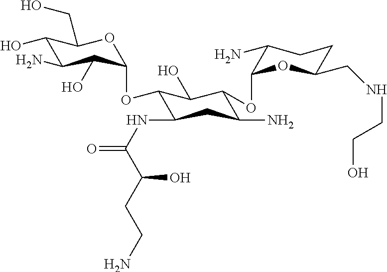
C1(O)C(N)C(O)C(OC2C(NC(=O)C(CCN)O)CC(N)C(OC3C(N)CCC(CNCCO)O3)C2O)OC1CO
